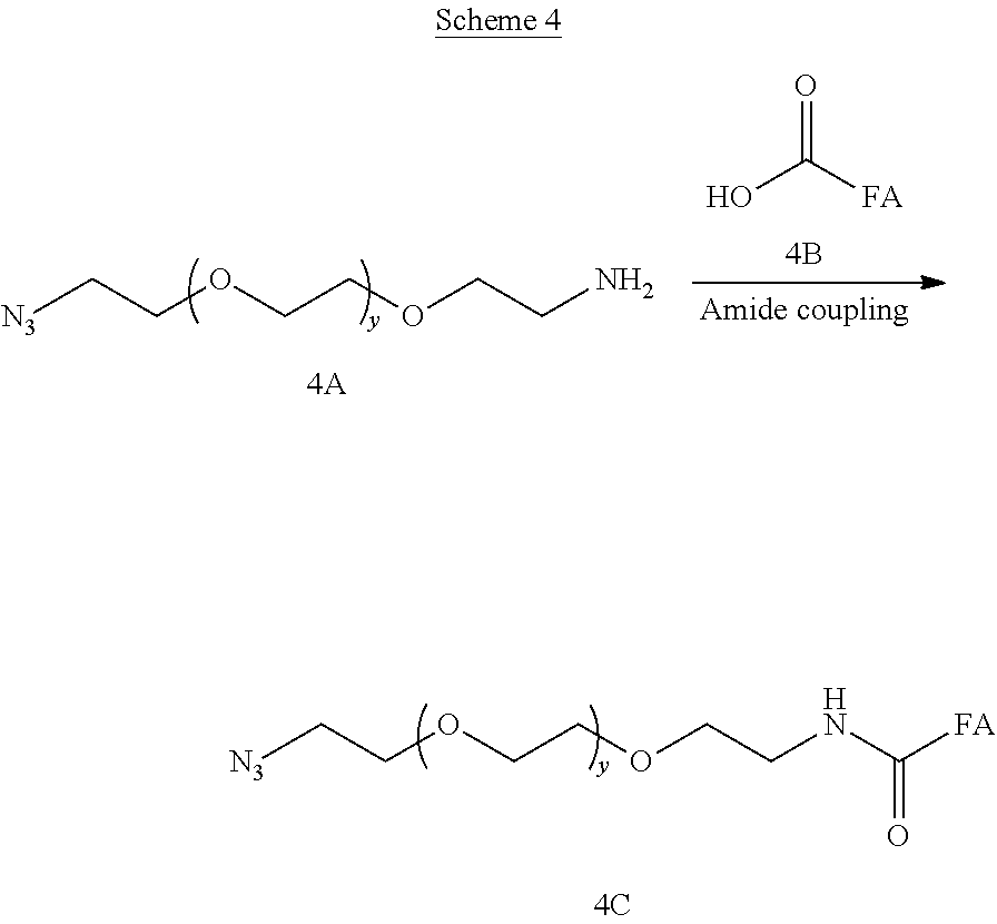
[N3]CCOCCOCCN.O=C([FA])O.[N3]CCOCCOCCNC([FA])=O
